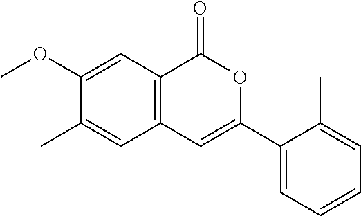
C12=C(C=C(OC)C(C)=C1)C(=O)OC(C1=CC=CC=C1C)=C2
